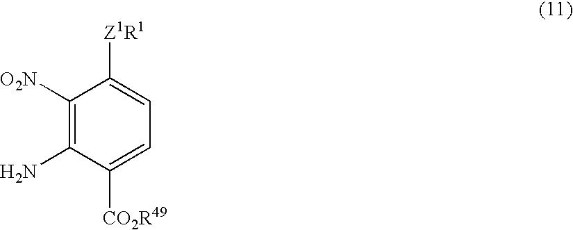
C1([O2N])=C(N)C([CO2R49])=CC=C1[Z1R1]
